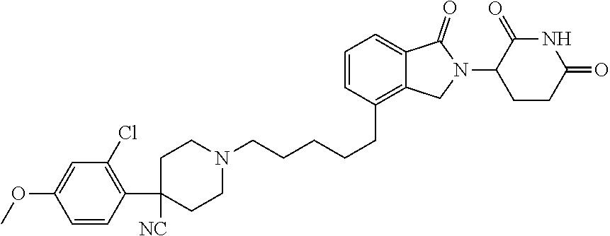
C(CCCCC1=C2C(=CC=C1)C(=O)N(C1CCC(=O)NC1=O)C2)N1CCC([NC])(C2=C(Cl)C=C(OC)C=C2)CC1
